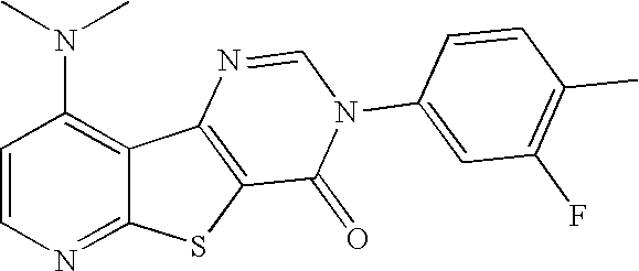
N(C1=C2C(=NC=C1)SC1=C2N=CN(C2=CC(F)=C(C)C=C2)C1=O)(C)C
